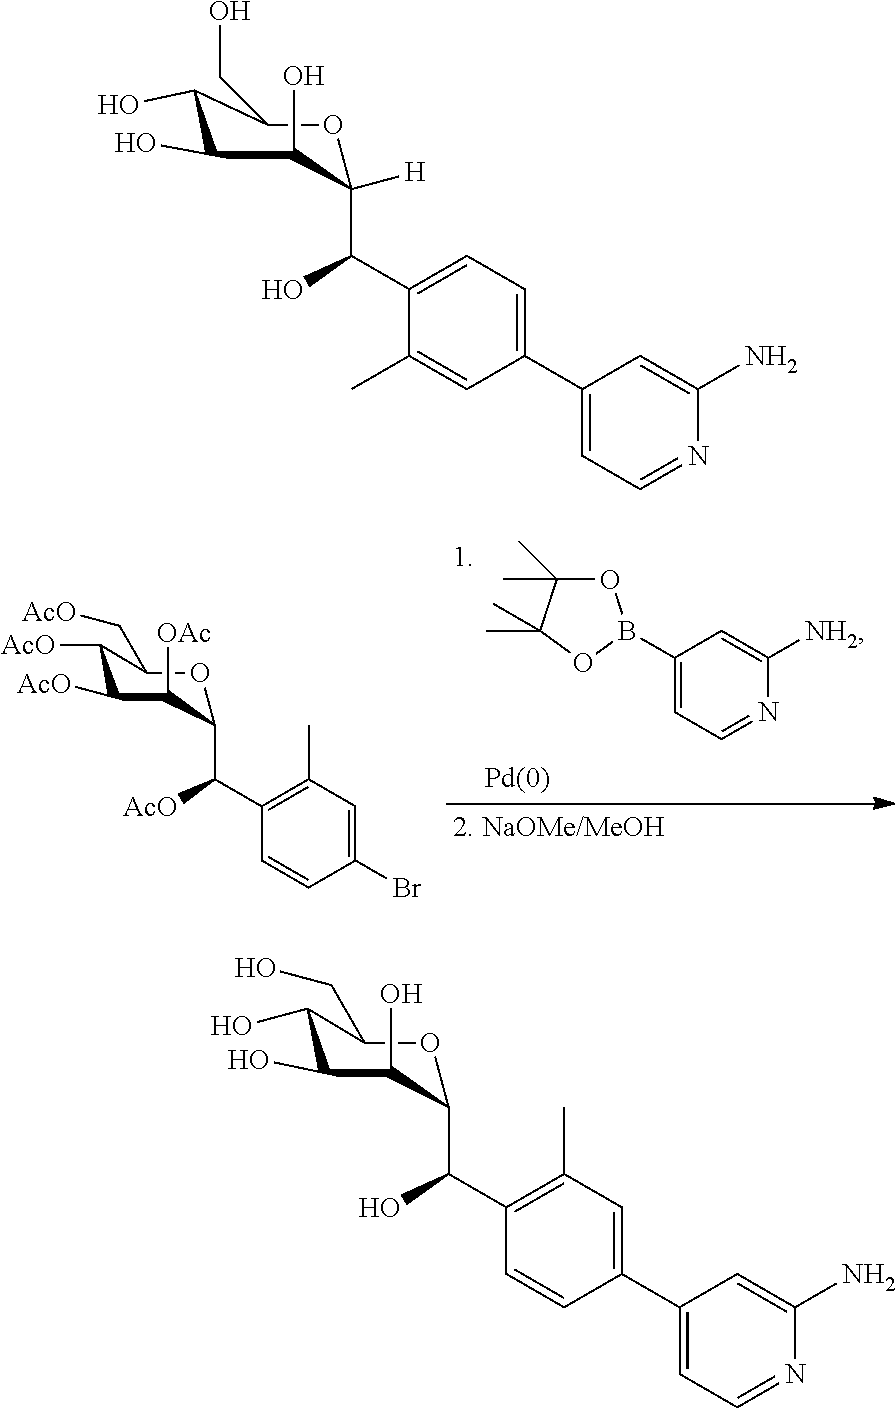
C1(B2OC(C)(C)C(C)(C)O2)=CC=NC([NH2])=C1.C1([AcO])C([AcO])C([OAc])C(C(C2=C(C)C=C(Br)C=C2)[AcO])OC1C[AcO].C1(O)C(O)C(O)C(C(C2=CC=C(C3=CC=NC(N)=C3)C=C2C)O)([H])OC1CO.C(C1=C(C)C=C(C2=CC=NC(N)=C2)C=C1)(O)C1C(O)C(O)C(O)C(CO)O1
